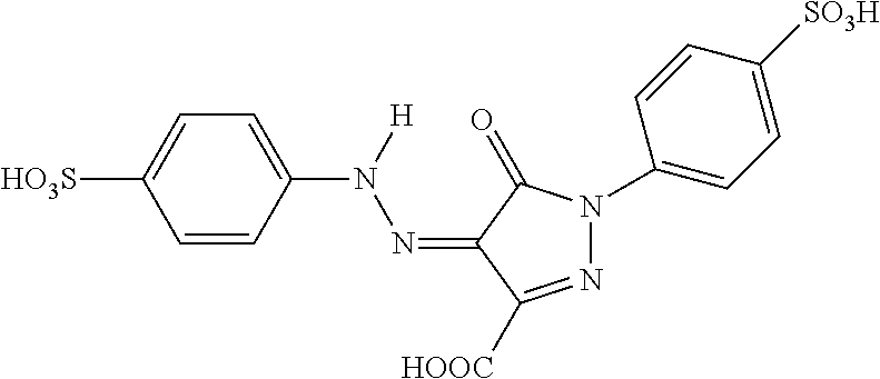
C1=CC(N([H])N=C2C(=O)N(C3=CC=C([SO3H])C=C3)N=C2[HOOC])=CC=C1[HO3S]
